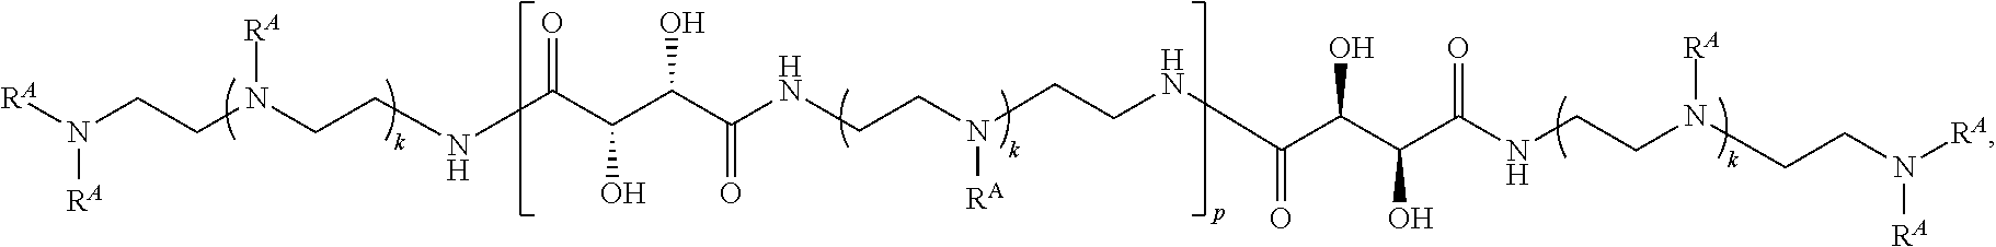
C(C(NCCN(CCNC(C(C(C(NCCN(CCN([RA])[RA])[RA])=O)O)O)=O)[RA])=O)(C(C(NCCN(CCN([RA])[RA])[RA])=O)O)O
